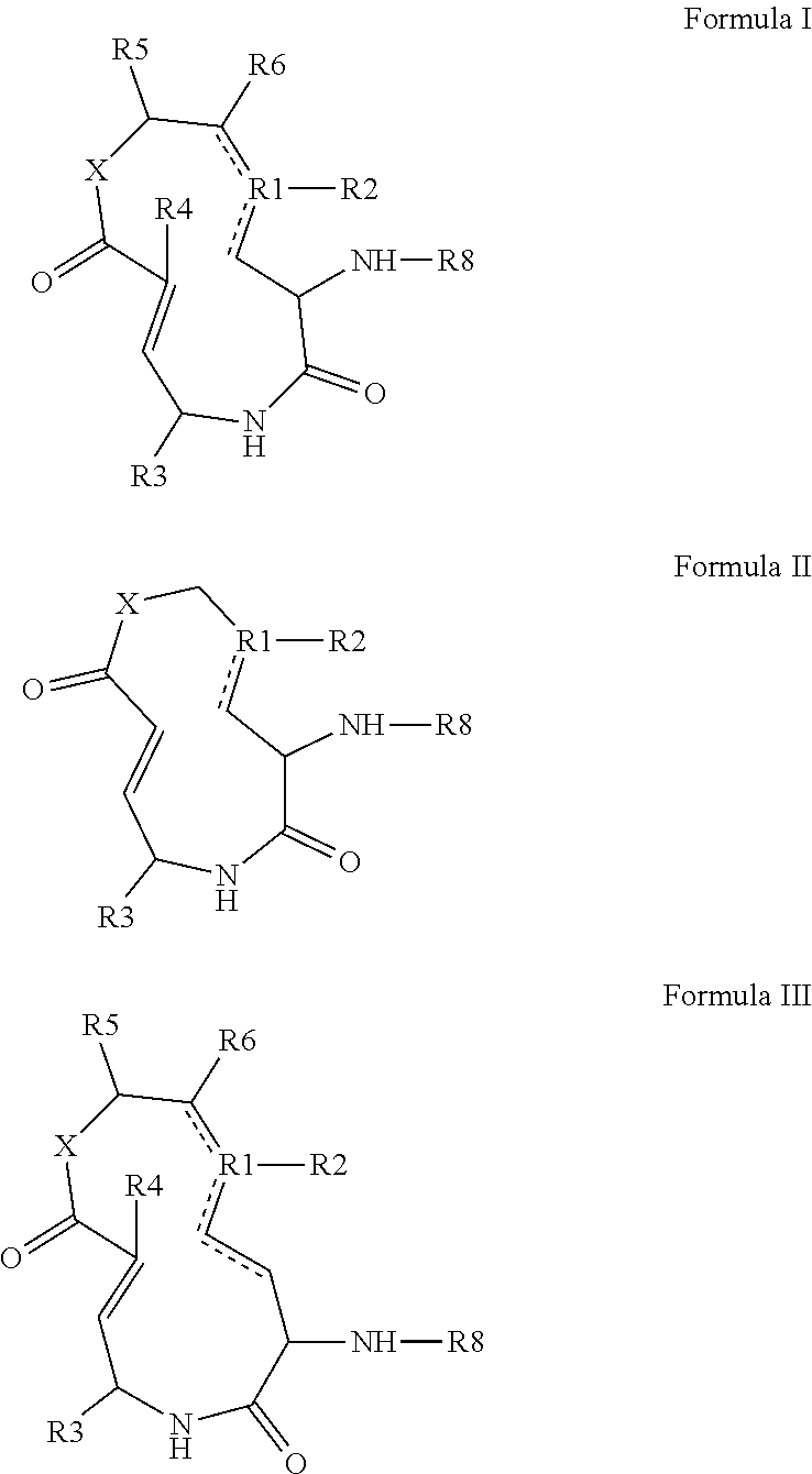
C1([R5])[X]C(=O)C([R4])=CC([R3])NC(=O)C(N[R8])c[R1]([R2])c1[R6].C1(=O)C(N[R8])c[R1]([R2])C[X]C(=O)C=CC([R3])N1.C1([R5])[X]C(=O)C([R4])=CC([R3])NC(=O)C(N[R8])cc[R1]([R2])c1[R6]
